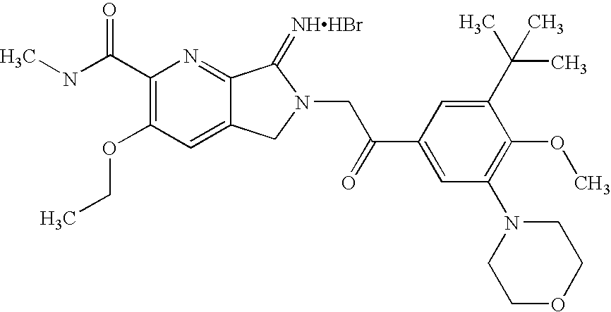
C(C1=C(OCC)C=C2C(=N1)C(=[NHHBr])N(CC(C1=CC(N3CCOCC3)=C(OC)C(C(C)(C)C)=C1)=O)C2)(NC)=O
